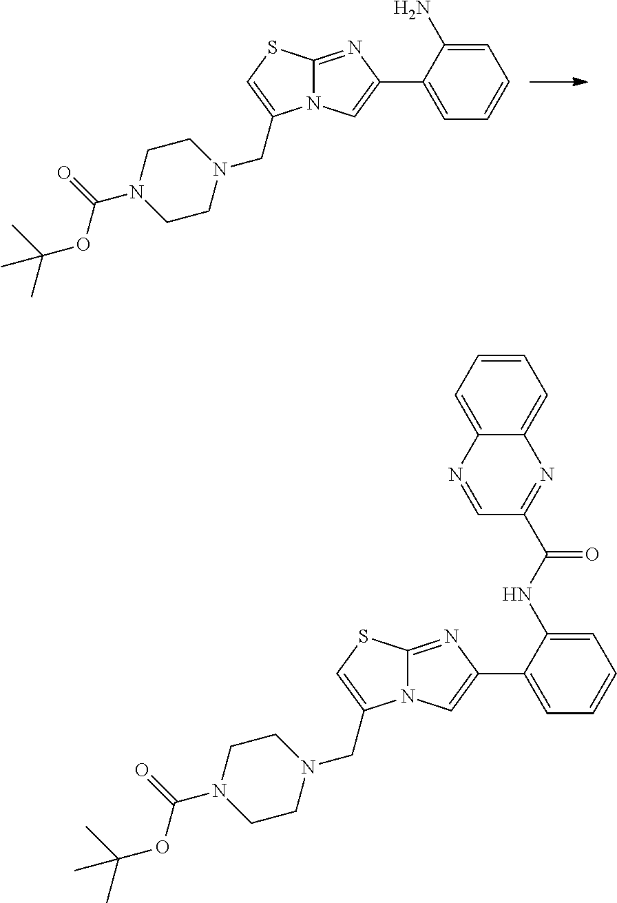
C1CN(CC2=CSC3=NC(C4=CC=CC=C4N)=CN32)CCN1C(=O)OC(C)(C)C.C1CN(CC2=CSC3=NC(C4=CC=CC=C4NC(=O)C4=NC5=CC=CC=C5N=C4)=CN32)CCN1C(=O)OC(C)(C)C
